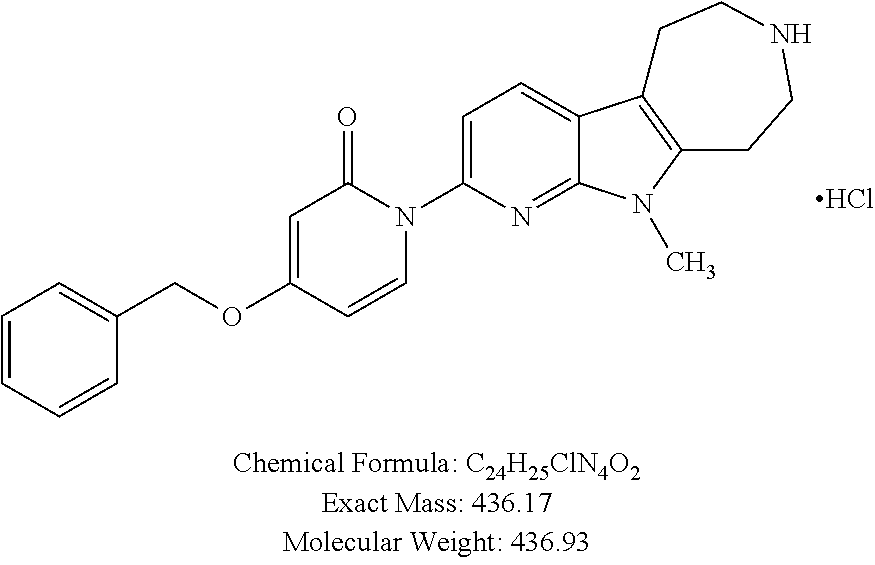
C1=C(N2C(=O)C=C(OCC3=CC=CC=C3)C=C2)N=C2C(=C1)C1=C(N2C)CCNCC1.Cl
